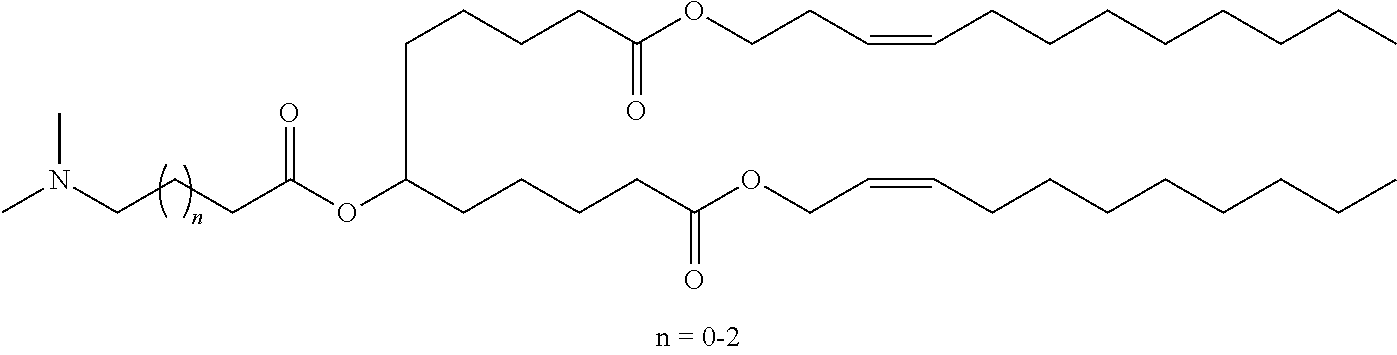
CN(CCCC(OC(CCCCC(OCC=CCCCCCCCC)=O)CCCCC(OCCC=CCCCCCCCC)=O)=O)C
